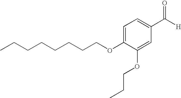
C1(OCCC)=CC(C([H])=O)=CC=C1OCCCCCCCC
